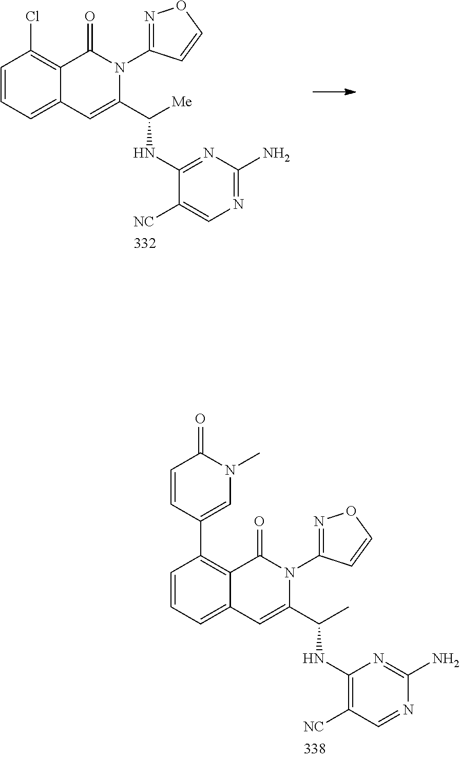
C1=CC=C2C(=C1Cl)C(=O)N(C1=NOC=C1)C(C(NC1=NC(N)=NC=C1[NC])[Me])=C2.C1=CC=C2C(=C1C1=CN(C)C(=O)C=C1)C(=O)N(C1=NOC=C1)C(C(NC1=C([NC])C=NC(N)=N1)C)=C2
